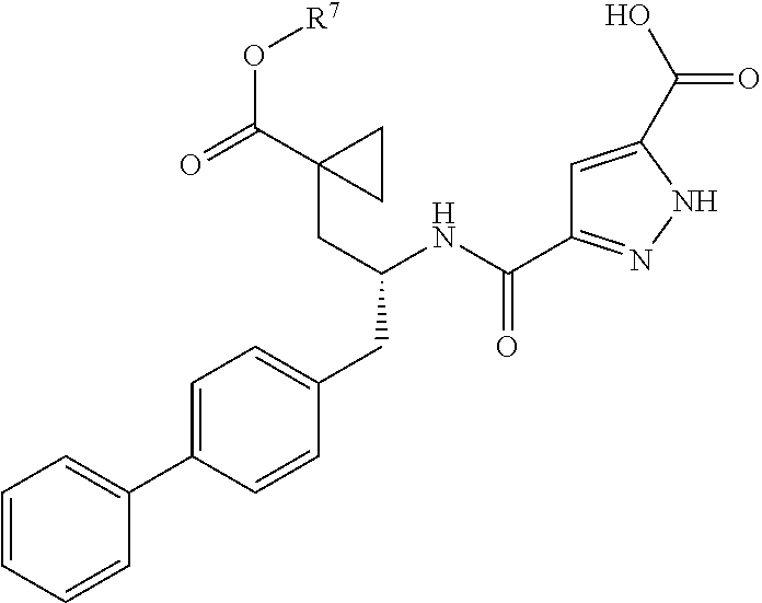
C1(C2=CC=CC=C2)=CC=C(CC(NC(C2=NNC(C(O)=O)=C2)=O)CC2(C(=O)O[R7])CC2)C=C1
